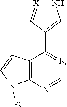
N1[X]=CC(C2=NC=NC3=C2C=CN3[PG])=C1
